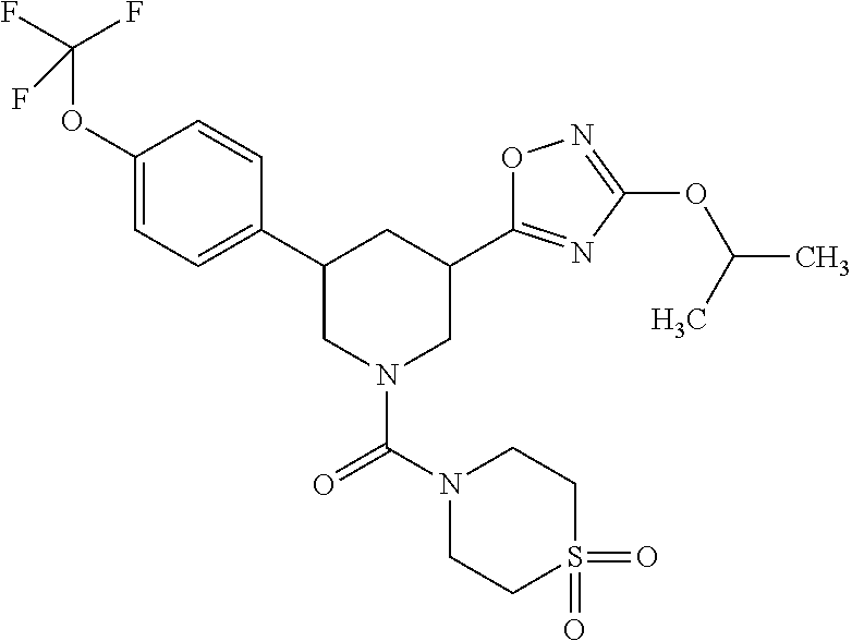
C1(OC(F)(F)F)=CC=C(C2CN(C(=O)N3CCS(=O)(=O)CC3)CC(C3=NC(OC(C)C)=NO3)C2)C=C1
